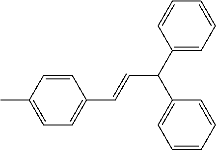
C1(C(C2=CC=CC=C2)C=CC2=CC=C(C)C=C2)=CC=CC=C1
